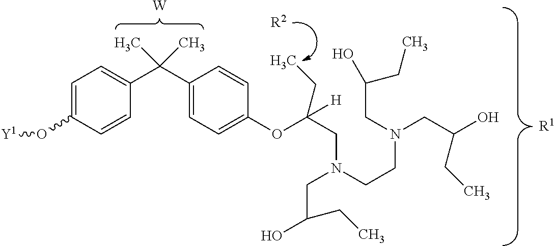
C1=C(O[Y1])C=CC(C(C2=CC=C(OC(CN(CCN(CC(CC)O)CC(CC)O)CC(CC)O)(CC)[H])C=C2)(C)C)=C1.[W].[R1].[R2]
